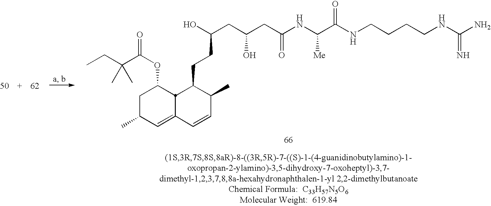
CCC(C(OC1CC(C)C=C2C=CC(C)C(CCC(CC(CC(NC(C(NCCCCNC(N)=N)=O)[Me])=O)O)O)C12)=O)(C)C
